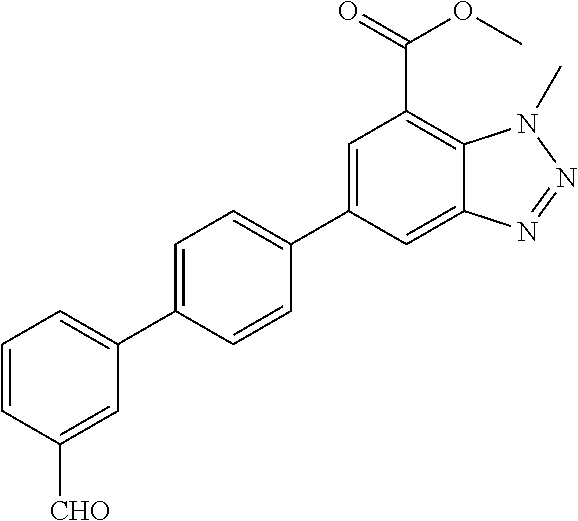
C12=CC(C3=CC=C(C4=CC=CC([CHO])=C4)C=C3)=CC(C(=O)OC)=C1N(C)N=N2
